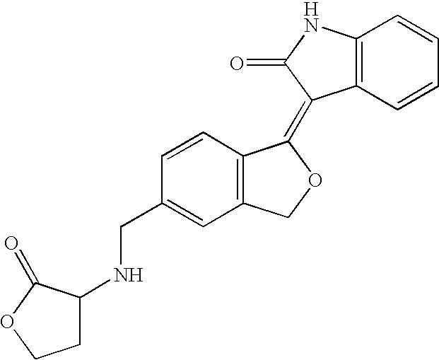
C1(CNC2CCOC2=O)=CC2=C(C=C1)C(=C1C3=C(NC1=O)C=CC=C3)OC2
